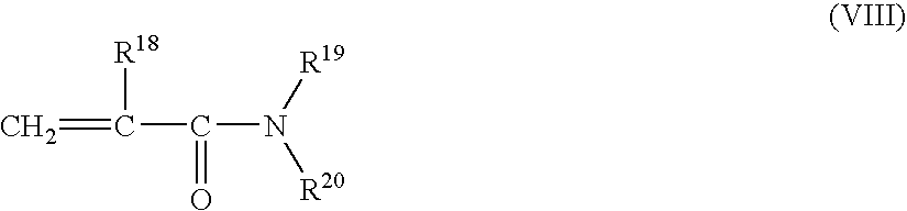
C(=C)(C(=O)N([R19])[R20])[R18]
